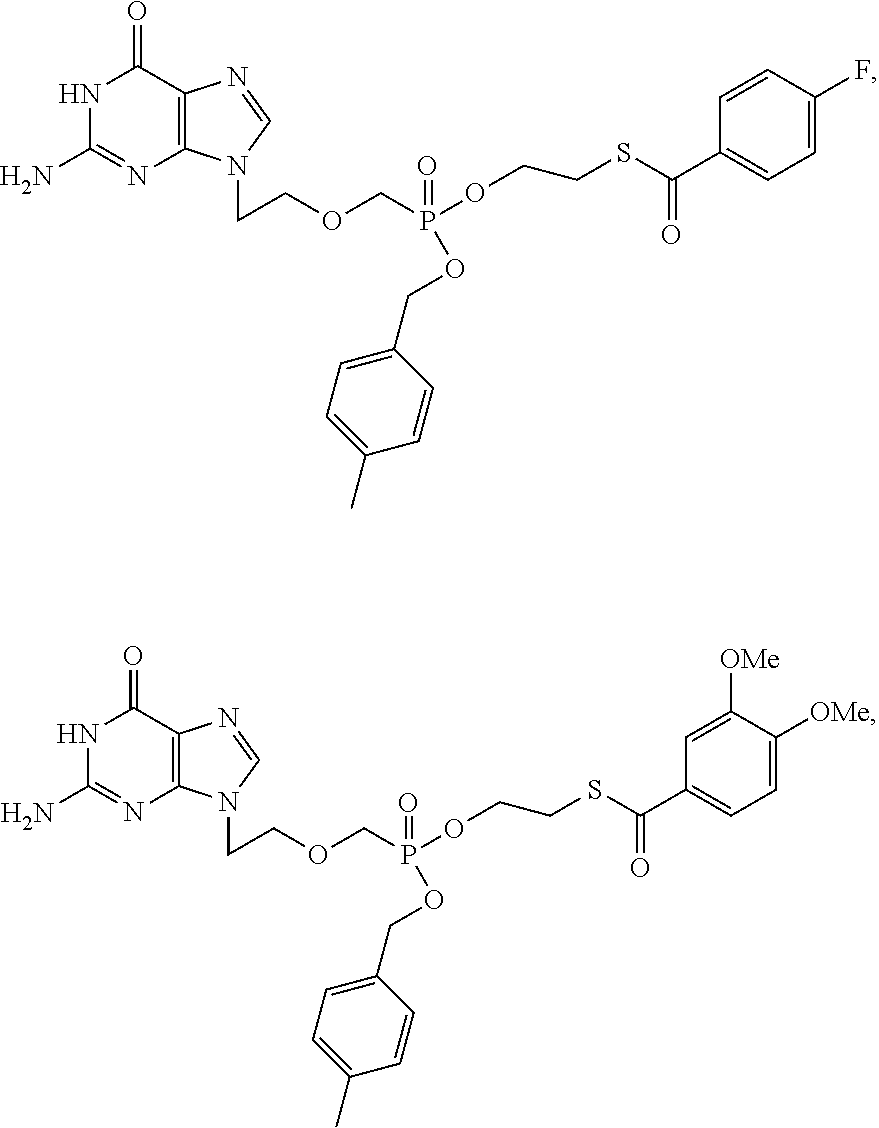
C1(=O)NC(N)=NC2=C1N=CN2CCOCP(OCCSC(=O)C1=CC=C(F)C=C1)(=O)OCC1=CC=C(C)C=C1.C1(=O)NC(N)=NC2=C1N=CN2CCOCP(OCCSC(=O)C1=CC=C([OMe])C([OMe])=C1)(=O)OCC1=CC=C(C)C=C1
